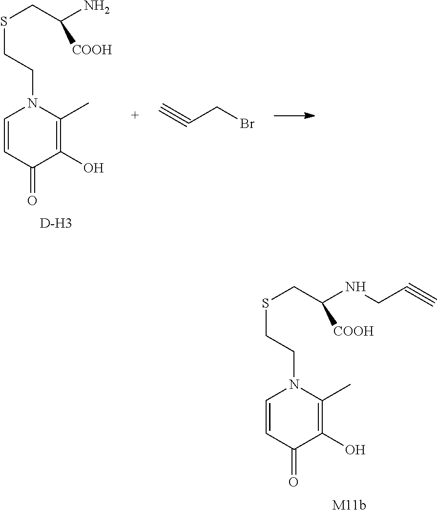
[M11b].C1=CC(=O)C(O)=C(C)N1CCSCC(NCC#C)[COOH].[D-H3].C1=CC(=O)C(O)=C(C)N1CCSCC(N)[COOH].C#CCBr
